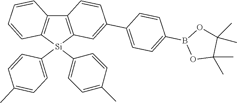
C12=C([Si](C3=CC=C(C)C=C3)(C3=CC=C(C)C=C3)C3=C1C=CC(C1=CC=C(B4OC(C)(C)C(C)(C)O4)C=C1)=C3)C=CC=C2
